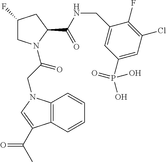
C1C(F)CC(C(NCC2=CC(P(O)(=O)O)=CC(Cl)=C2F)=O)N1C(CN1C2=C(C(C(C)=O)=C1)C=CC=C2)=O
